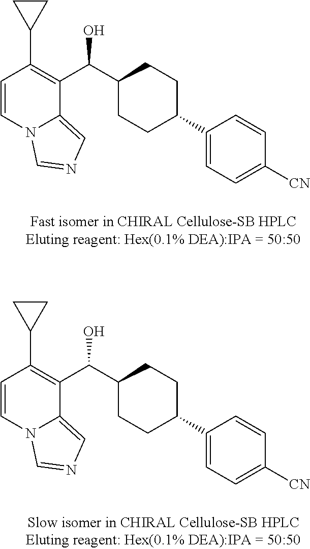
C1=CN2C(=CN=C2)C(C(C2CCC(C3=CC=C([CN])C=C3)CC2)O)=C1C1CC1.C1=CN2C(=CN=C2)C(C(C2CCC(C3=CC=C([CN])C=C3)CC2)O)=C1C1CC1
